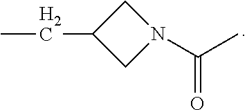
C1C(CC)CN1C(C)=O
